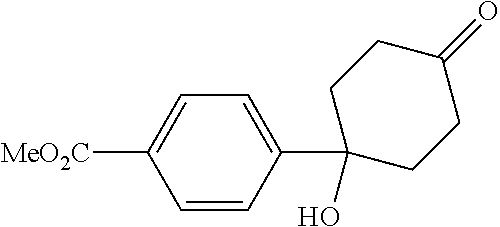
C1CC(=O)CCC1(C1=CC=C([MeO2C])C=C1)O
